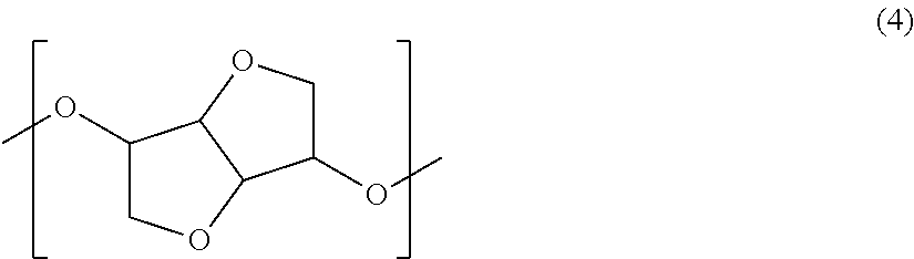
C1(OC)COC2C1OCC2OC
